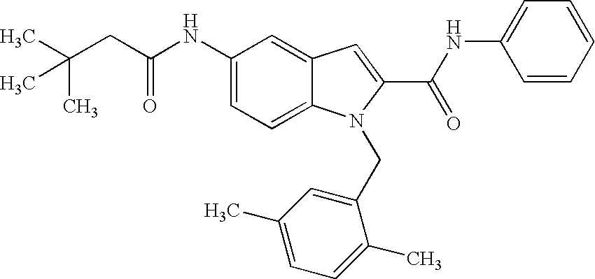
C(C(NC1=CC=C2C(=C1)C=C(C(NC1=CC=CC=C1)=O)N2CC1=CC(C)=CC=C1C)=O)C(C)(C)C
